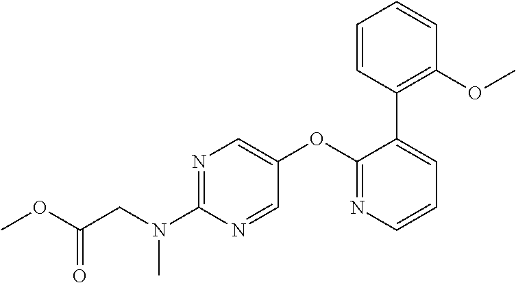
N1=C(N(CC(OC)=O)C)N=CC(OC2=NC=CC=C2C2=C(OC)C=CC=C2)=C1
